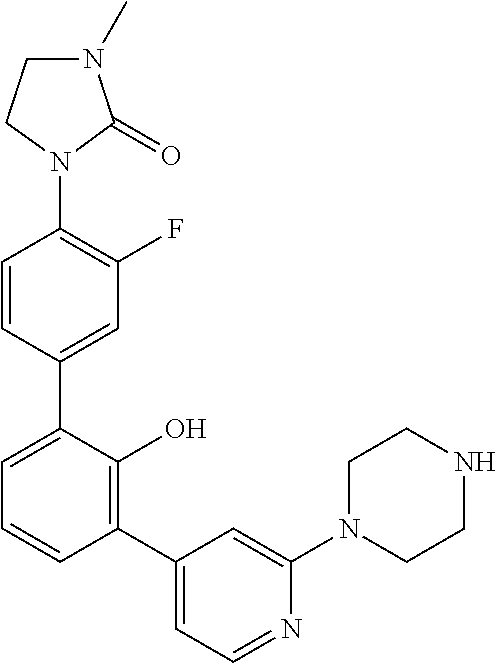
C1(N2C(=O)N(C)CC2)=C(F)C=C(C2=CC=CC(C3=CC=NC(N4CCNCC4)=C3)=C2O)C=C1
